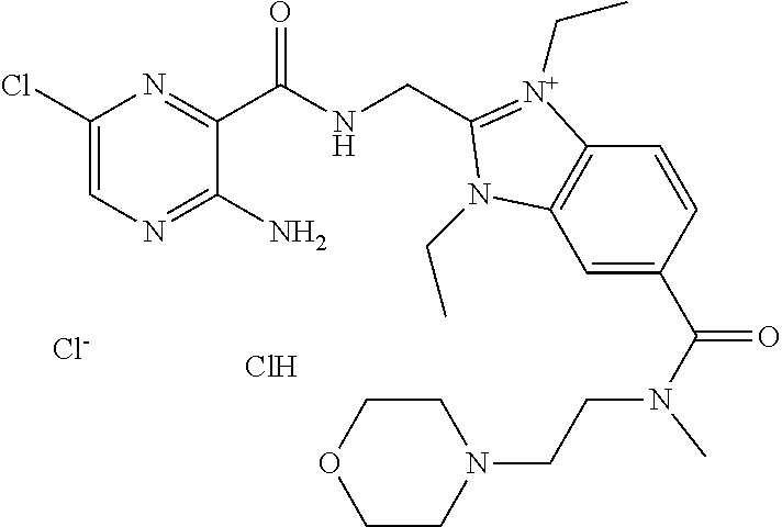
C1(Cl)=CN=C(N)C(C(NCC2=[N+](CC)C3=C(C=C(C(N(CCN4CCOCC4)C)=O)C=C3)N2CC)=O)=N1.Cl.[Cl-]
